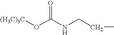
[(H3C)3C]OC(NCCC)=O
